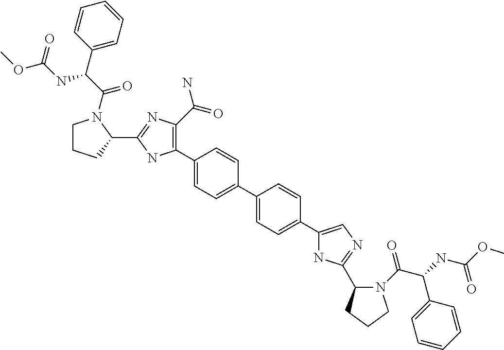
C1=C(C2=C(C(=O)N)N=C(C3CCCN3C(C(NC(OC)=O)C3=CC=CC=C3)=O)N2)C=CC(C2=CC=C(C3=CN=C(C4N(C(=O)C(C5=CC=CC=C5)NC(OC)=O)CCC4)N3)C=C2)=C1
